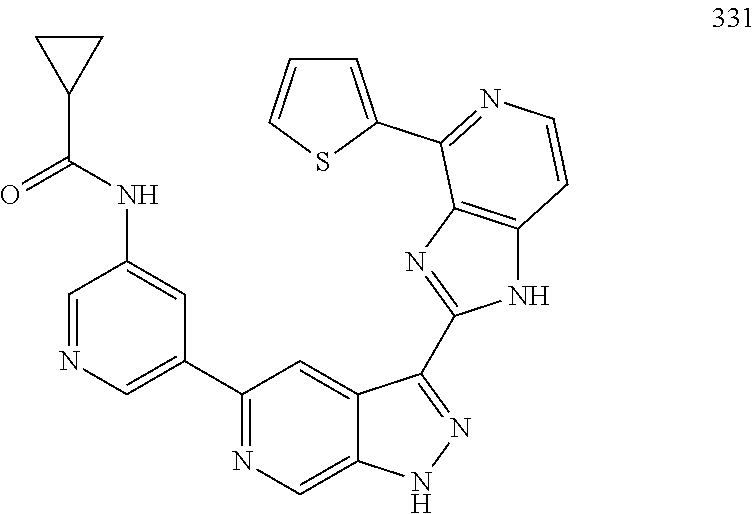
C1=NC=C(C2=NC=C3C(=C2)C(C2=NC4=C(N2)C=CN=C4C2=CC=CS2)=NN3)C=C1NC(C1CC1)=O
